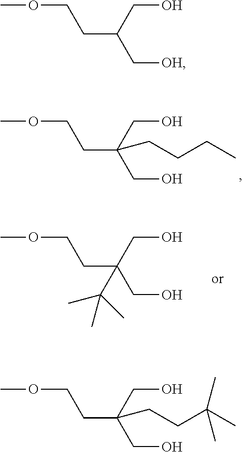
COCCC(CO)(CO)CCCC.COCCC(CO)(CO)C(C)(C)C.COCCC(C[OH])CO.COCCC(CO)(CO)CCC(C)(C)C
